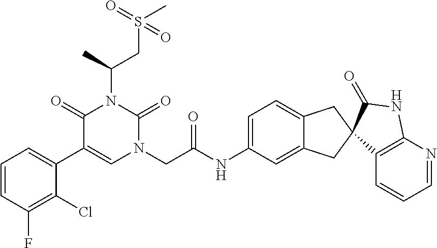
C1=CC(F)=C(Cl)C(C2=CN(CC(NC3=CC=C4C(=C3)CC3(C4)C4=C(N=CC=C4)NC3=O)=O)C(=O)N(C(CS(C)(=O)=O)C)C2=O)=C1
